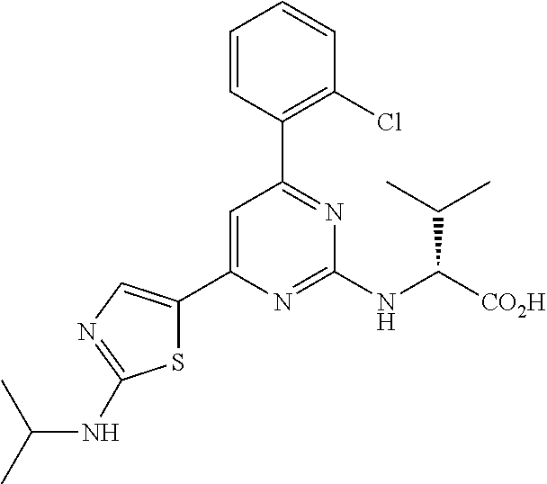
C1=C(C2=CN=C(NC(C)C)S2)N=C(NC([CO2H])C(C)C)N=C1C1=C(Cl)C=CC=C1
